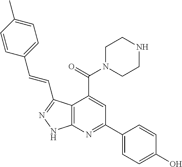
C1=C(C)C=CC(C=CC2=NNC3=C2C(C(=O)N2CCNCC2)=CC(C2=CC=C(O)C=C2)=N3)=C1
